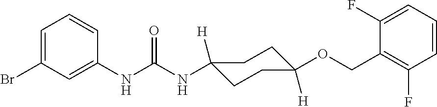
C1(NC(NC2([H])CCC([H])(OCC3=C(F)C=CC=C3F)CC2)=O)=CC(Br)=CC=C1
